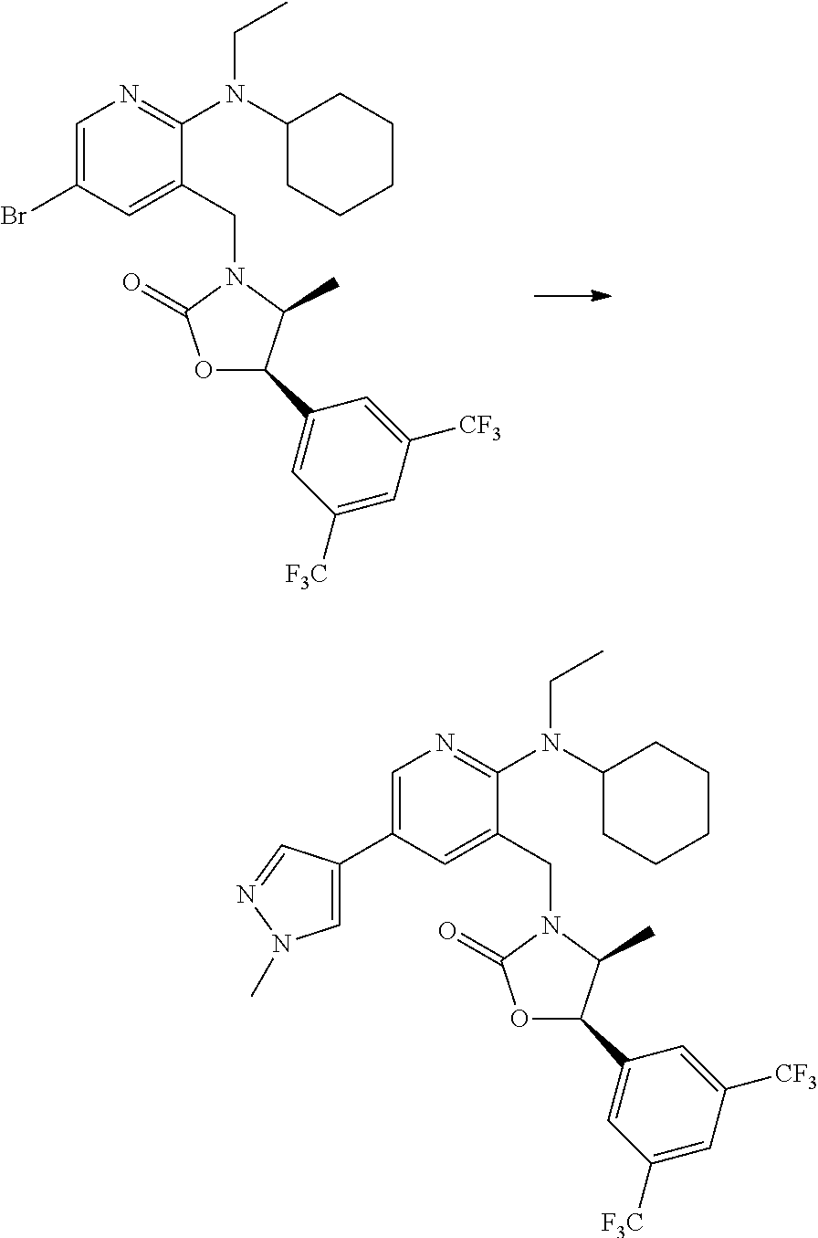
C1=C(Br)C=C(CN2C(=O)OC(C3=CC([F3C])=CC([CF3])=C3)C2C)C(N(C2CCCCC2)CC)=N1.C1=C(C2=CN(C)N=C2)C=C(CN2C(=O)OC(C3=CC([F3C])=CC([CF3])=C3)C2C)C(N(C2CCCCC2)CC)=N1
